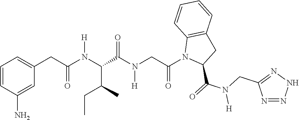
C1(CC(N(C(C(N(CC(N2C(C(=O)N(CC3=NNN=N3)[H])CC3=C2C=CC=C3)=O)[H])=O)C(C)CC)[H])=O)=CC=CC(N)=C1
